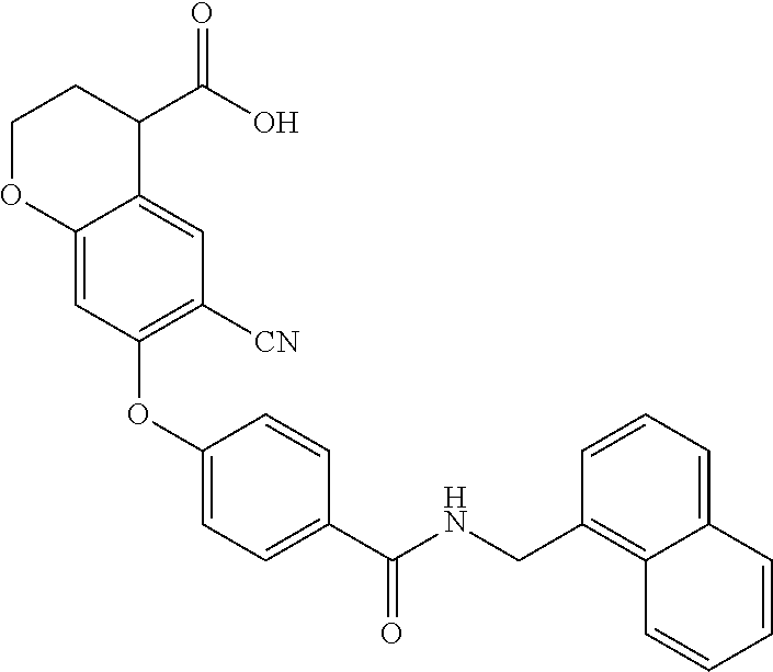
C1(OC2=C([CN])C=C3C(=C2)OCCC3C(O)=O)=CC=C(C(NCC2=C3C(=CC=C2)C=CC=C3)=O)C=C1
